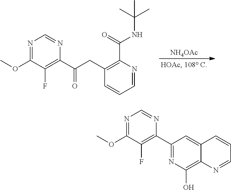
[NH4OAc].C1(C(CC2=C(C(NC(C)(C)C)=O)N=CC=C2)=O)=C(F)C(OC)=NC=N1.C1(C2=NC(O)=C3C(=C2)C=CC=N3)=C(F)C(OC)=NC=N1
